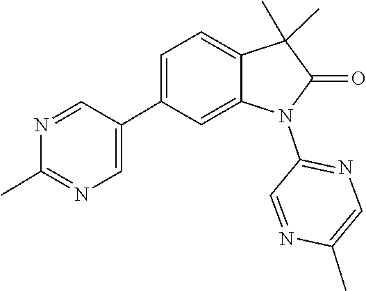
N1=CC(C2=CC=C3C(C)(C)C(=O)N(C4=NC=C(C)N=C4)C3=C2)=CN=C1C
